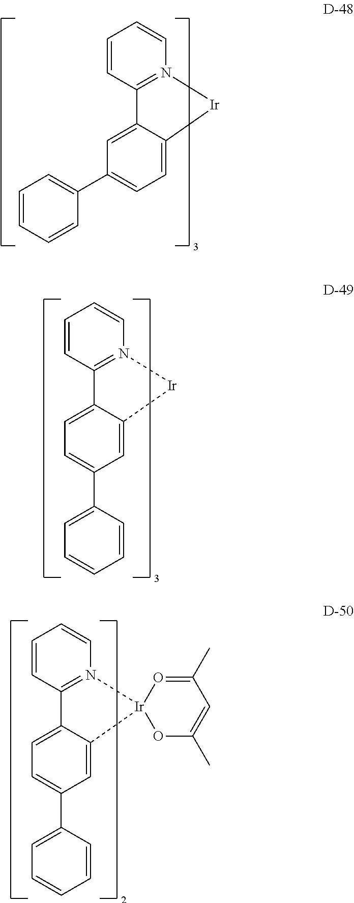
C1=CN2=C(C=C1)C1=CC(C3=CC=CC=C3)=CC=C1[Ir]2.C1=CN2=C(C=C1)C1=CC=C(C3=CC=CC=C3)C=C1[Ir]2.C1=CN2=C(C=C1)C1=CC=C(C3=CC=CC=C3)C=C1[Ir]21OC(C)=CC(C)=O1
